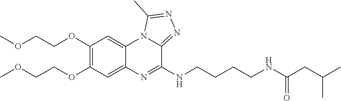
C1(OCCOC)=C(OCCOC)C=C2C(=C1)N1C(=NN=C1C)C(NCCCCNC(CC(C)C)=O)=N2
